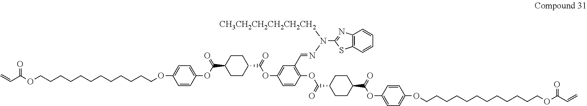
C1=CC(OC(C2CCC(C(=O)OC3=CC(C=NN(C4=NC5=C(S4)C=CC=C5)[CH3CH2CH2CH2CH2CH2])=C(OC(C4CCC(C(OC5=CC=C(OCCCCCCCCCCCCOC(C=C)=O)C=C5)=O)CC4)=O)C=C3)CC2)=O)=CC=C1OCCCCCCCCCCCCOC(C=C)=O
